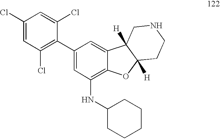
C1(Cl)=CC(Cl)=C(C2=CC(NC3CCCCC3)=C3C(=C2)C2([H])C([H])(O3)CCNC2)C(Cl)=C1
